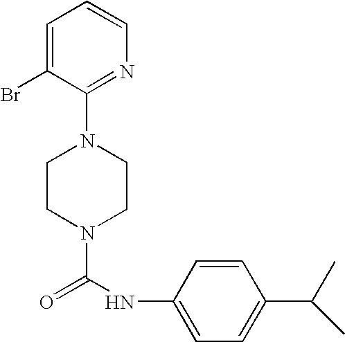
N1(C(NC2=CC=C(C(C)C)C=C2)=O)CCN(C2=NC=CC=C2Br)CC1
